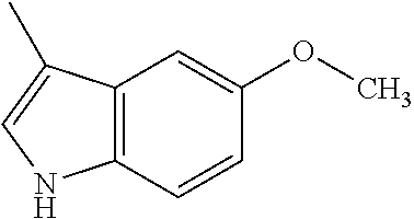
C12=C(C=CC(OC)=C1)NC=C2C
